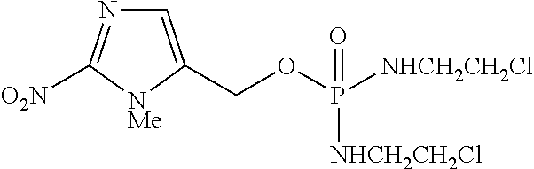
C1=C(COP([NHCH2CH2Cl])([NHCH2CH2Cl])=O)[NMe]C([O2N])=N1
